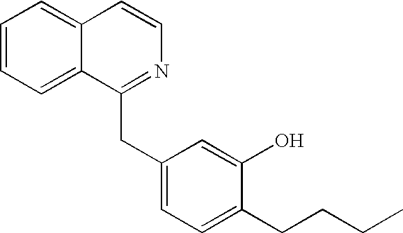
C1=CC=C2C(=C1)C=CN=C2CC1=CC=C(CCCC)C(O)=C1
